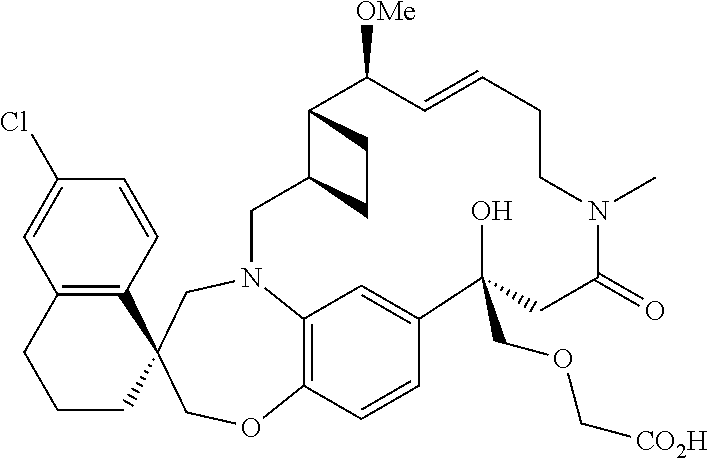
C12=C(C=CC(Cl)=C1)C1(CCC2)COC2=C3N(C1)CC1C(C([OMe])C=CCCN(C)C(=O)CC(COC[CO2H])(O)C(=C3)C=C2)CC1
